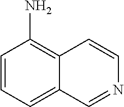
C1=CC=C2C(=C1N)C=CN=C2
